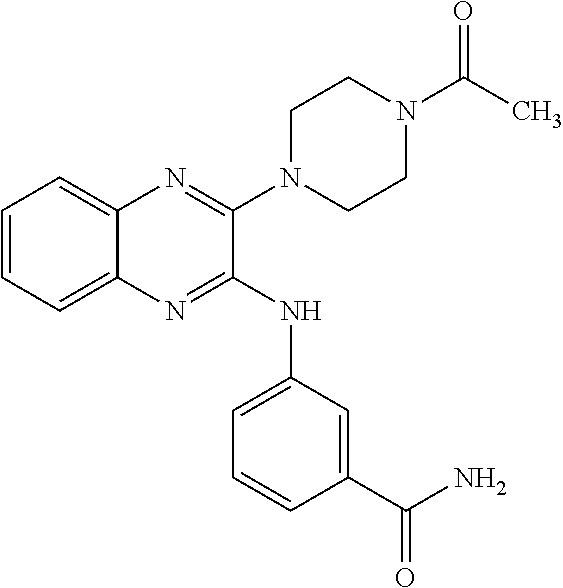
C1=CC=C2C(=C1)N=C(N1CCN(C(C)=O)CC1)C(NC1=CC=CC(C(N)=O)=C1)=N2
